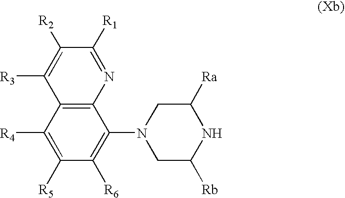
C12=C(C([R4])=C([R5])C([R6])=C1N1CC([Rb])NC([Ra])C1)C([R3])=C([R2])C([R1])=N2
